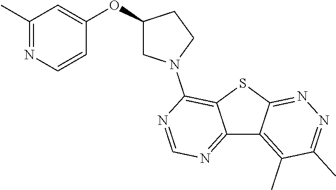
C12=NC=NC(N3CC(OC4=CC(C)=NC=C4)CC3)=C1SC1=NN=C(C)C(C)=C21
